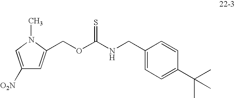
C(OC(NCC1=CC=C(C(C)(C)C)C=C1)=S)C1=CC([O2N])=CN1C
